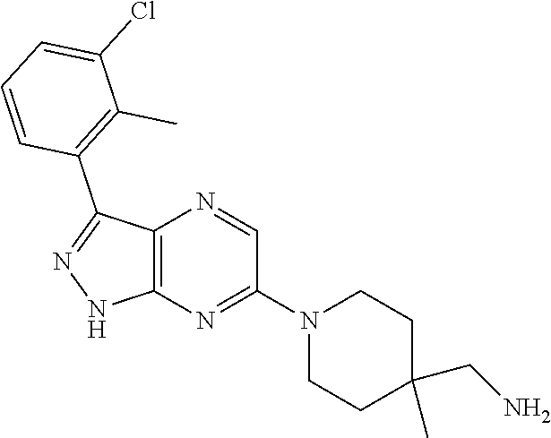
C12=C(N=C(N3CCC(C)(CN)CC3)C=N1)NN=C2C1=C(C)C(Cl)=CC=C1
